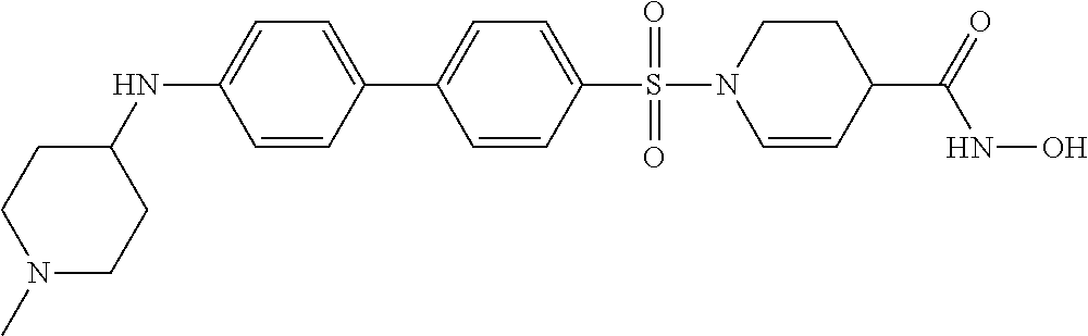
C1=CC(S(=O)(=O)N2C=CC(C(=O)NO)CC2)=CC=C1C1=CC=C(NC2CCN(C)CC2)C=C1
